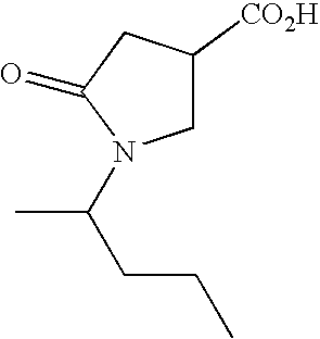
C1C([CO2H])CC(=O)N1C(C)CCC
